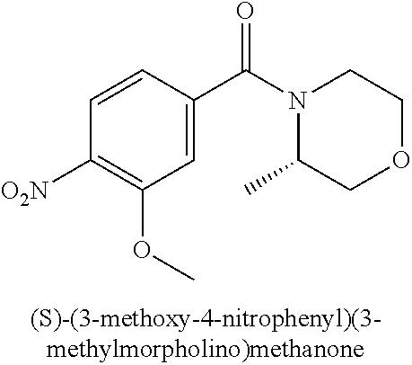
C1=C(C(=O)N2C(C)COCC2)C=CC([O2N])=C1OC
